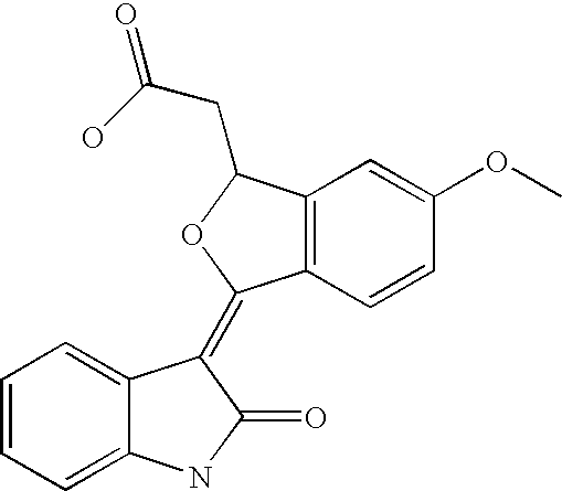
C1=CC=C2C(=C1)C(=C1C3=C(C(CC(O)=O)O1)C=C(OC)C=C3)C(=O)N2
